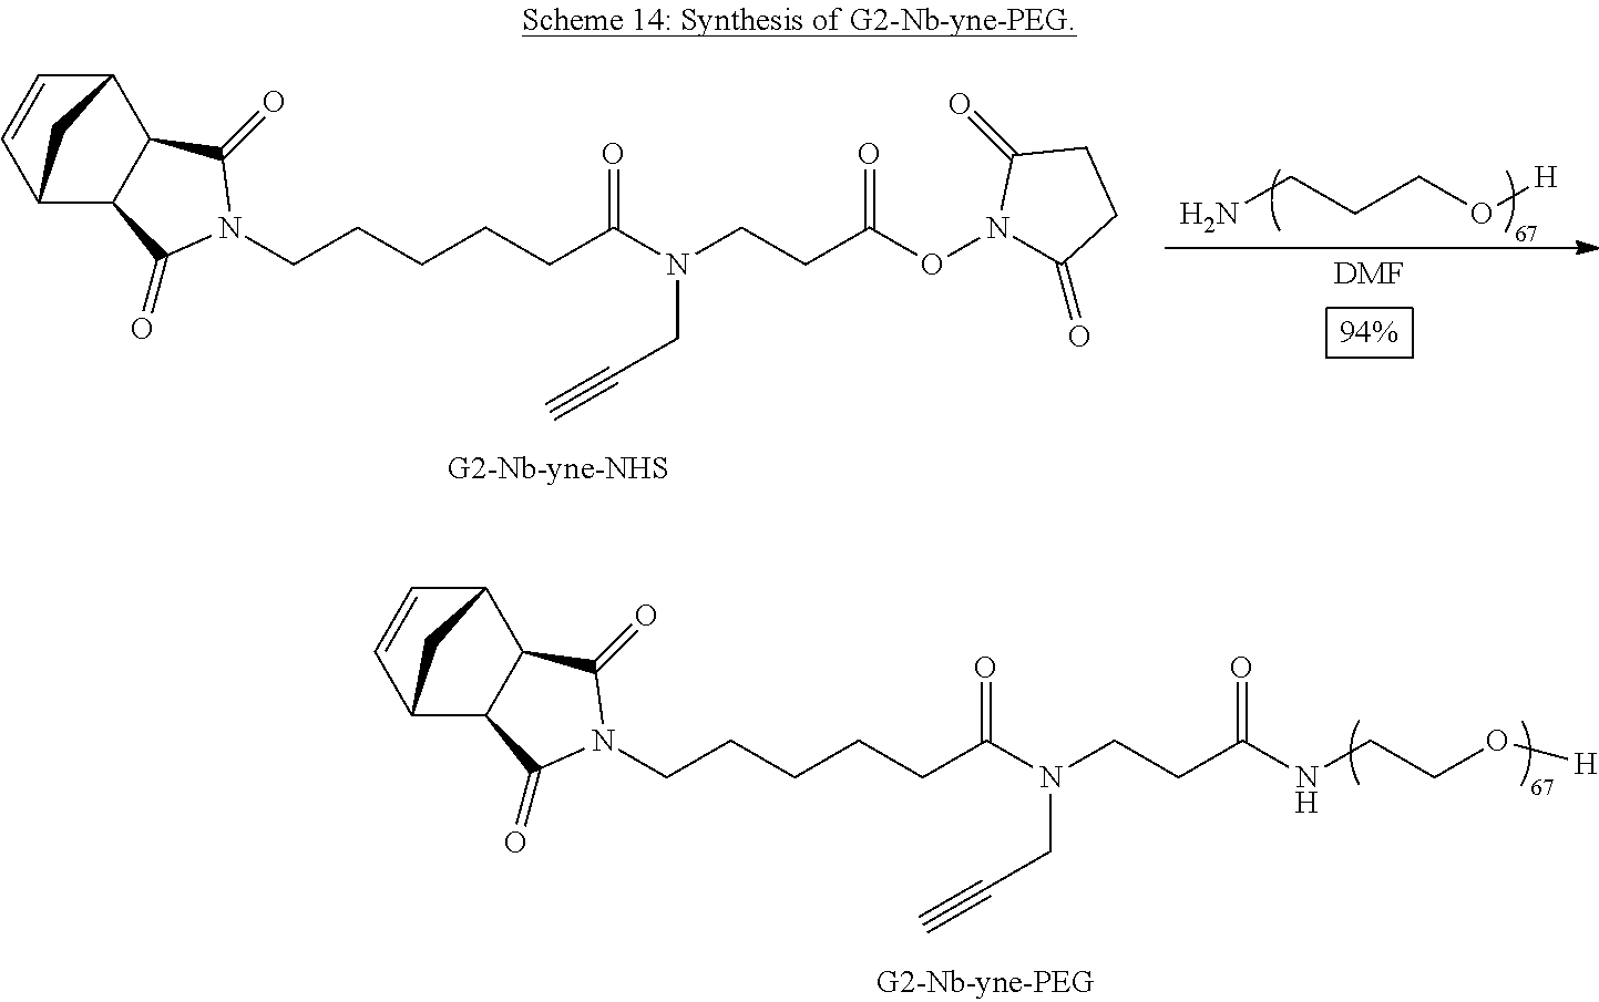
C(CCCCC(N(CCC(NCCO[H])=O)CC#C)=O)N1C(=O)C2C(C3C=CC2C3)C1=O.C(CCCCC(N(CCC(ON1C(=O)CCC1=O)=O)CC#C)=O)N1C(=O)C2C(C3C=CC2C3)C1=O.NCCCO[H].[DMF]
